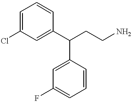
C1=C(Cl)C=C(C(CCN)C2=CC(F)=CC=C2)C=C1
